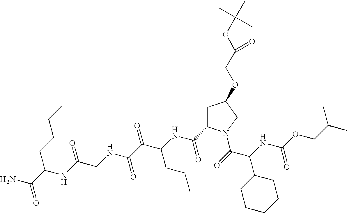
C(OC(NC(C(=O)N1CC(OCC(OC(C)(C)C)=O)CC1C(NC(C(C(NCC(NC(CCCC)C(N)=O)=O)=O)=O)CCC)=O)C1CCCCC1)=O)C(C)C
